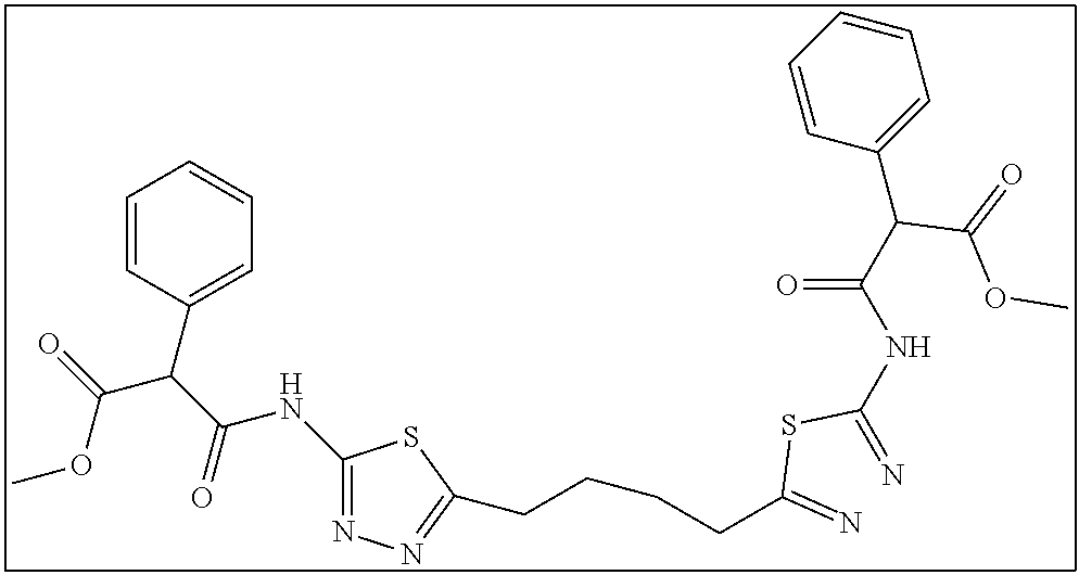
C1(NC(=O)C(C2=CC=CC=C2)C(OC)=O)=NN=C(CCCCC(=N)SC(=N)NC(=O)C(C2=CC=CC=C2)C(OC)=O)S1
